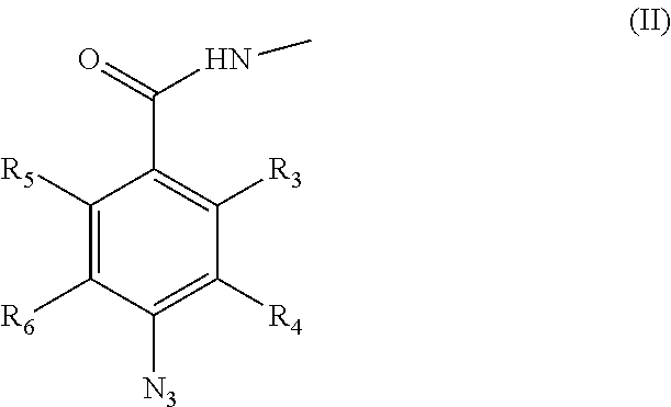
C1([R5])=C([R6])C([N3])=C([R4])C([R3])=C1C(=O)NC
